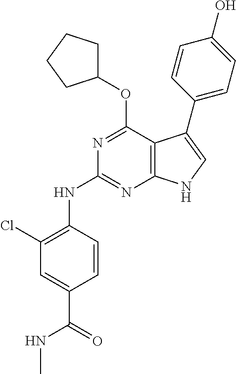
N1=C(OC2CCCC2)C2=C(N=C1NC1=C(Cl)C=C(C(=O)NC)C=C1)NC=C2C1=CC=C(O)C=C1
